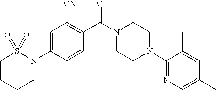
C1=C(N2S(=O)(=O)CCCC2)C=CC(C(N2CCN(C3=NC=C(C)C=C3C)CC2)=O)=C1[CN]
